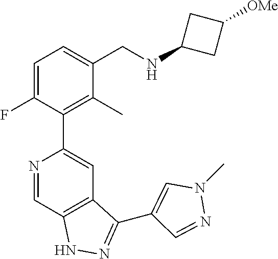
N1=CC2=C(C=C1C1=C(C)C(CNC3CC([OMe])C3)=CC=C1F)C(C1=CN(C)N=C1)=NN2
